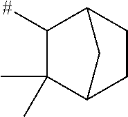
C1(C)(C)C2CCC(C1[#])C2
